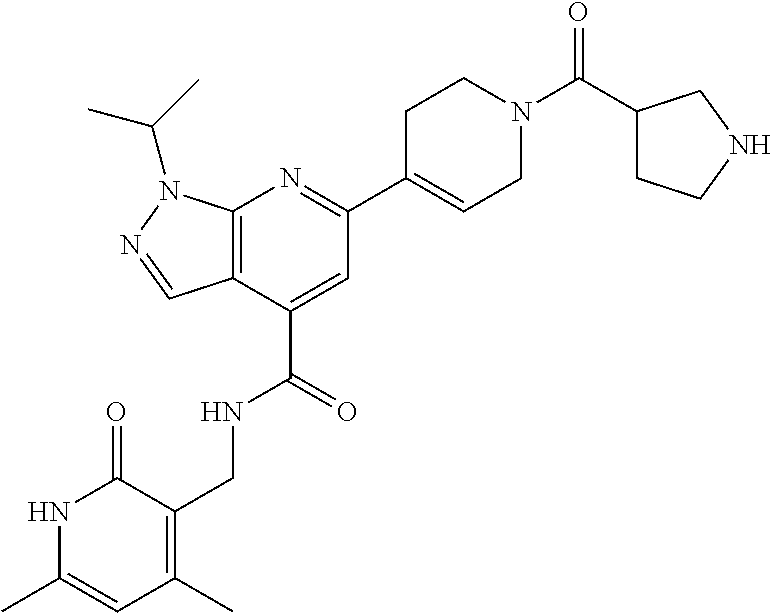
N1C(C)=CC(C)=C(CNC(C2=CC(C3=CCN(C(C4CCNC4)=O)CC3)=NC3=C2C=NN3C(C)C)=O)C1=O
